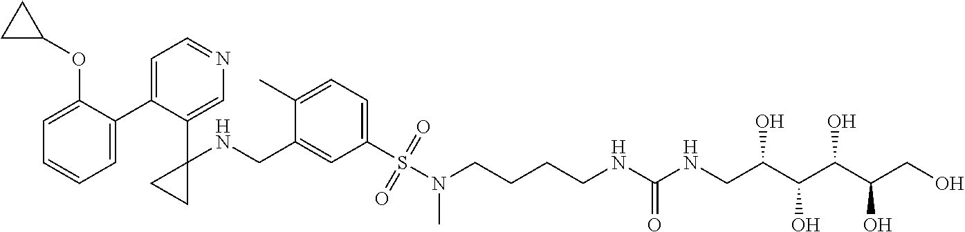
C1=C(C2=CC=NC=C2C2(NCC3=CC(S(N(CCCCNC(NCC(C(C(C(CO)O)O)O)O)=O)C)(=O)=O)=CC=C3C)CC2)C(OC2CC2)=CC=C1
